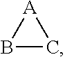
B1C[A]1
